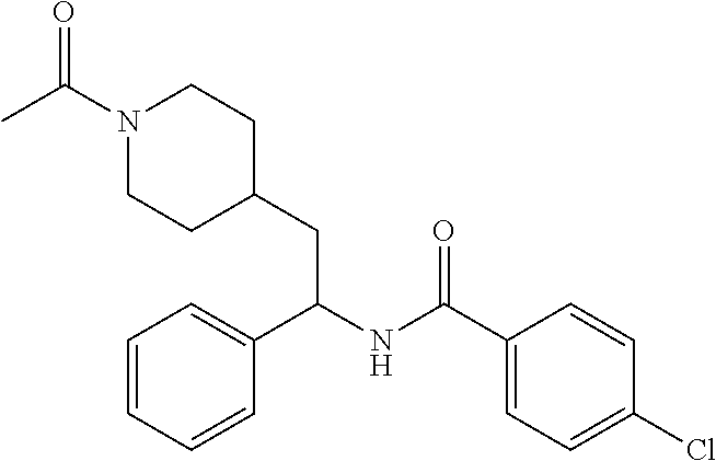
N1(C(C)=O)CCC(CC(C2=CC=CC=C2)NC(C2=CC=C(Cl)C=C2)=O)CC1
